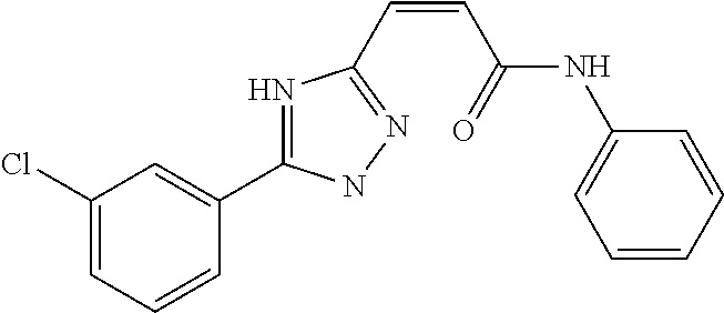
C1(Cl)=CC=CC(C2=NC(C=CC(NC3=CC=CC=C3)=O)=NN2)=C1
